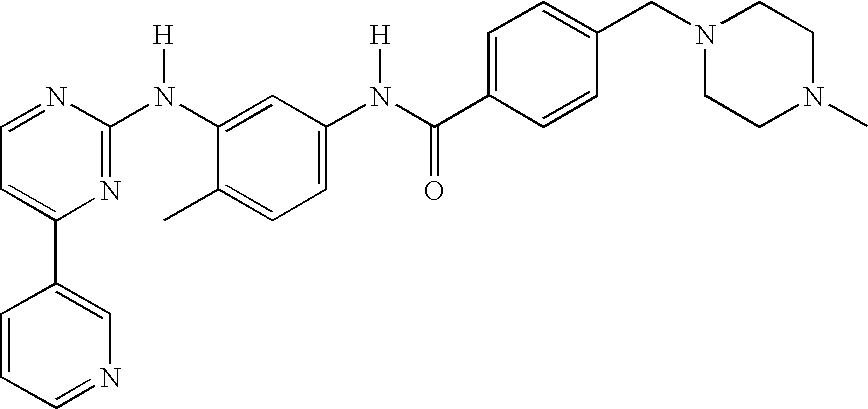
N1=C(N([H])C2=CC(N([H])C(=O)C3=CC=C(CN4CCN(C)CC4)C=C3)=CC=C2C)N=CC=C1C1=CN=CC=C1
